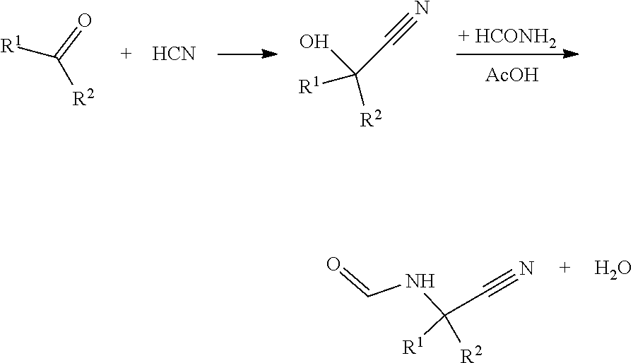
[R1]C([R2])=O.[HCN].OC(C#N)([R1])[R2].[AcOH].[R1]C([R2])(NC=O)C#N.O
